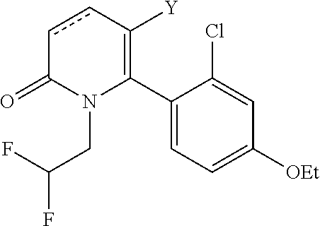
C1(C2=C([Y])ccC(=O)N2CC(F)F)=CC=C([OEt])C=C1Cl
